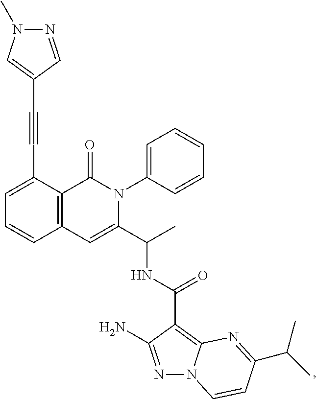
C12=C(C(C#CC3=CN(C)N=C3)=CC=C1)C(=O)N(C1=CC=CC=C1)C(C(C)NC(C1=C3N(N=C1N)C=CC(C(C)C)=N3)=O)=C2
